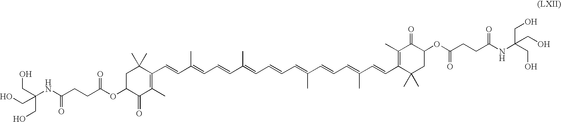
C1C(OC(CCC(NC(CO)(CO)CO)=O)=O)C(=O)C(C)=C(C=CC(=CC=CC(=CC=CC=C(C=CC=C(C=CC2=C(C)C(=O)C(OC(CCC(NC(CO)(CO)CO)=O)=O)CC2(C)C)C)C)C)C)C1(C)C
